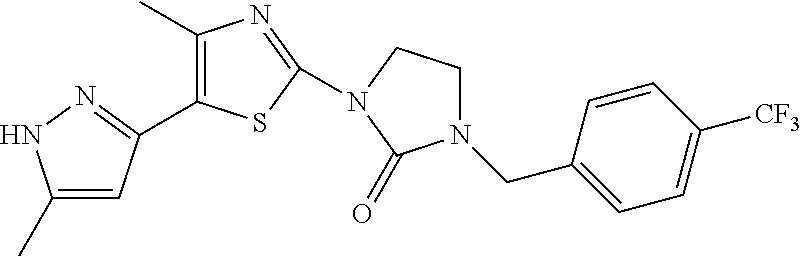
C1(C)=C(C2=NNC(C)=C2)SC(N2CCN(CC3=CC=C([CF3])C=C3)C2=O)=N1
